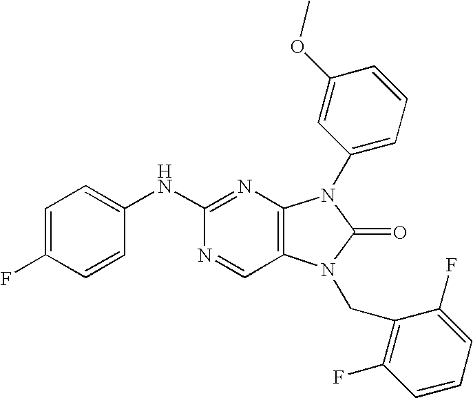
C12=C(N=C(NC3=CC=C(F)C=C3)N=C1)N(C1=CC=CC(OC)=C1)C(=O)N2CC1=C(F)C=CC=C1F
